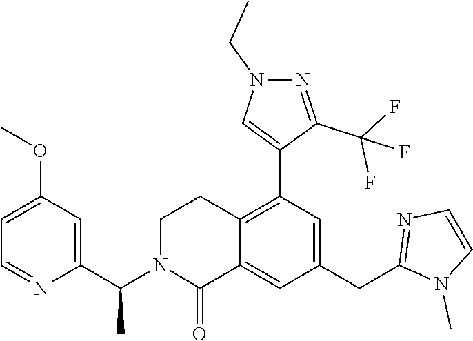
C1(C(N2C(=O)C3=CC(CC4=NC=CN4C)=CC(C4=CN(CC)N=C4C(F)(F)F)=C3CC2)C)=CC(OC)=CC=N1
